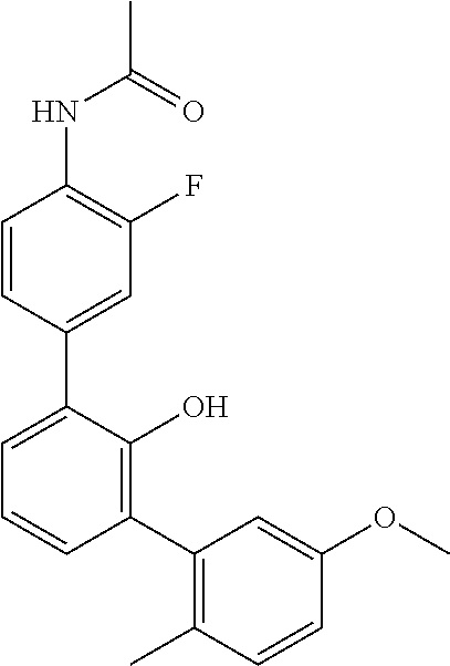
CC(=O)NC1=C(F)C=C(C2=CC=CC(C3=C(C)C=CC(OC)=C3)=C2O)C=C1
